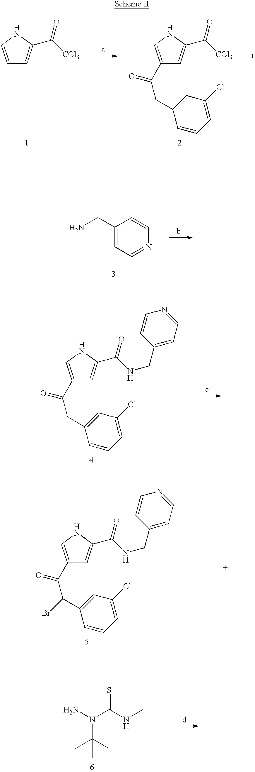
C1=CC=C(C([CCl3])=O)N1.C1=C(C(CC2=CC(Cl)=CC=C2)=O)C=C(C([CCl3])=O)N1.C1(CN)=CC=NC=C1.C1=C(C(CC2=CC(Cl)=CC=C2)=O)C=C(C(NCC2=CC=NC=C2)=O)N1.C1=C(C(C(C2=CC(Cl)=CC=C2)Br)=O)C=C(C(NCC2=CC=NC=C2)=O)N1.CNC(N(N)C(C)(C)C)=S
